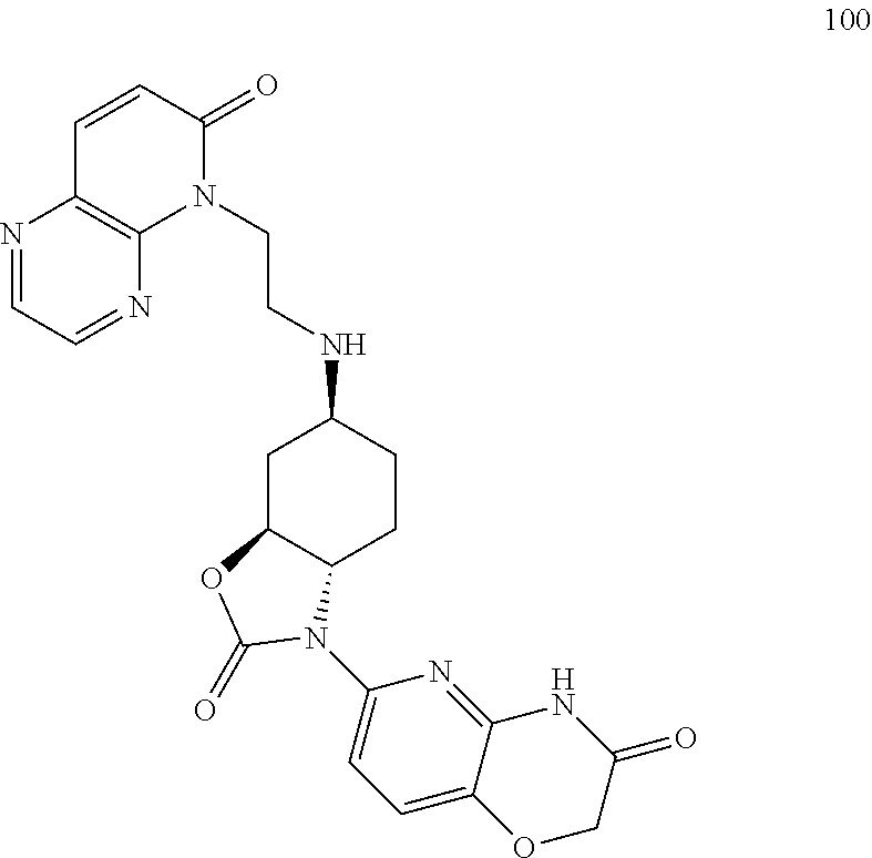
N(C1CC2C(CC1)N(C1=CC=C3C(=N1)NC(=O)CO3)C(=O)O2)CCN1C(=O)C=CC2=C1N=CC=N2
